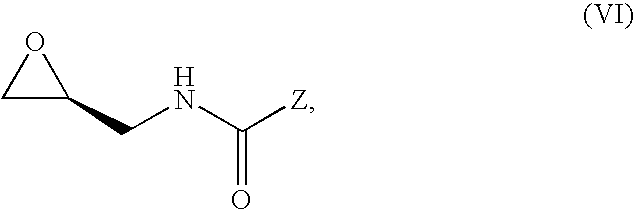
C1C(CNC([Z])=O)O1
